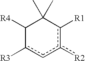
C1(C)(C)C([R4])c([R3])cc([R2])c1[R1]
